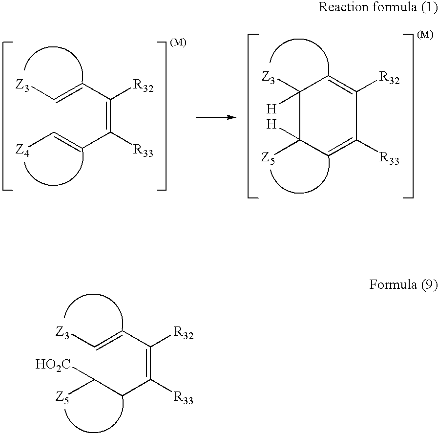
C(=C([R33])C=C[Z4])(C=C[Z3])[R32].C1([R32])=CC([Z3])([H])C([Z5])([H])C=C1[R33].C(=C([R33])CC([Z5])[HO2C])(C=C[Z3])[R32]
